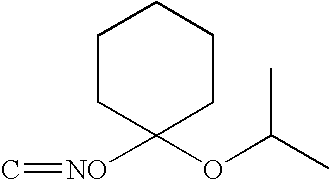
C1CC([NO]=C)(OC(C)C)CCC1
